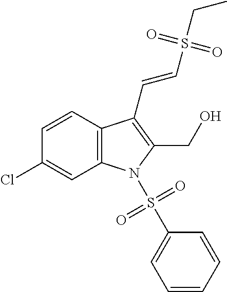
C1=CC2=C(C=C1Cl)N(S(=O)(=O)C1=CC=CC=C1)C(CO)=C2C=CS(=O)(=O)CC
